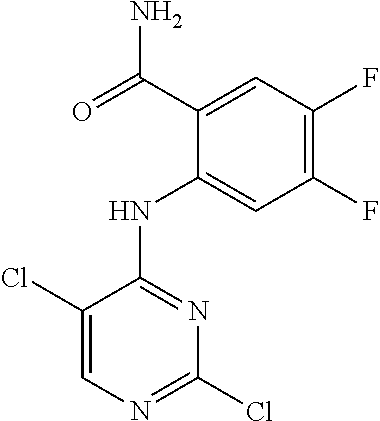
C1(F)=C(F)C=C(C(=O)N)C(NC2=NC(Cl)=NC=C2Cl)=C1
